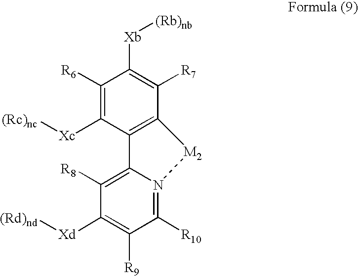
C1([R6])=C([Xc][(Rc)nc])C2=C(C([R7])=C1[Xb][(Rb)nb])[M2]N1=C([R10])C([R9])=C([Xd][(Rd)nd])C([R8])=C21
